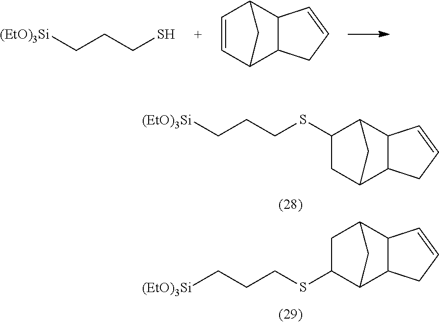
C1(SCCC[(EtO)3Si])CC2C3C(C1C2)C=CC3.C1C(SCCC[(EtO)3Si])C2C3C(C1C2)C=CC3.[(EtO)3Si]CCCS.C1=CC2C3C(C1C2)C=CC3
